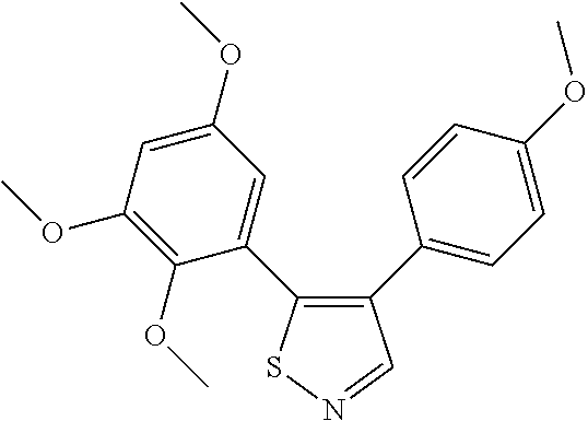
C1(OC)=C(OC)C(C2=C(C3=CC=C(OC)C=C3)C=NS2)=CC(OC)=C1
